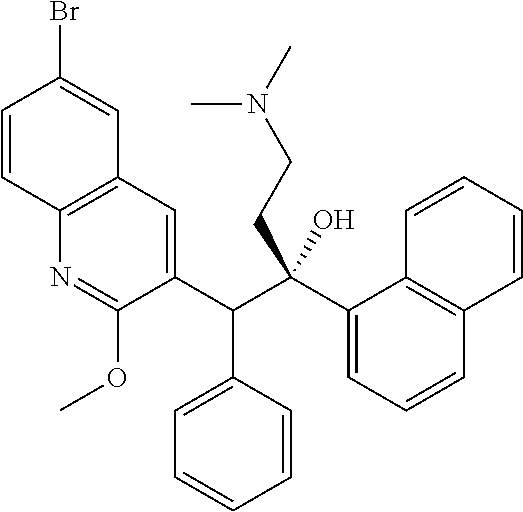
C12=C(C=C(C(C(C3=CC=CC4=C3C=CC=C4)(O)CCN(C)C)C3=CC=CC=C3)C(OC)=N1)C=C(Br)C=C2
